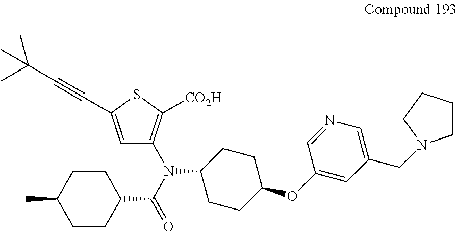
C1CC(C(N(C2=C([CO2H])SC(C#CC(C)(C)C)=C2)C2CCC(OC3=CC(CN4CCCC4)=CN=C3)CC2)=O)CCC1C
